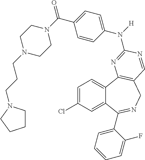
C1=C(Cl)C=C2C(=C1)C1=C(CN=C2C2=CC=CC=C2F)C=NC(N(C2=CC=C(C(=O)N3CCN(CCCN4CCCC4)CC3)C=C2)[H])=N1
